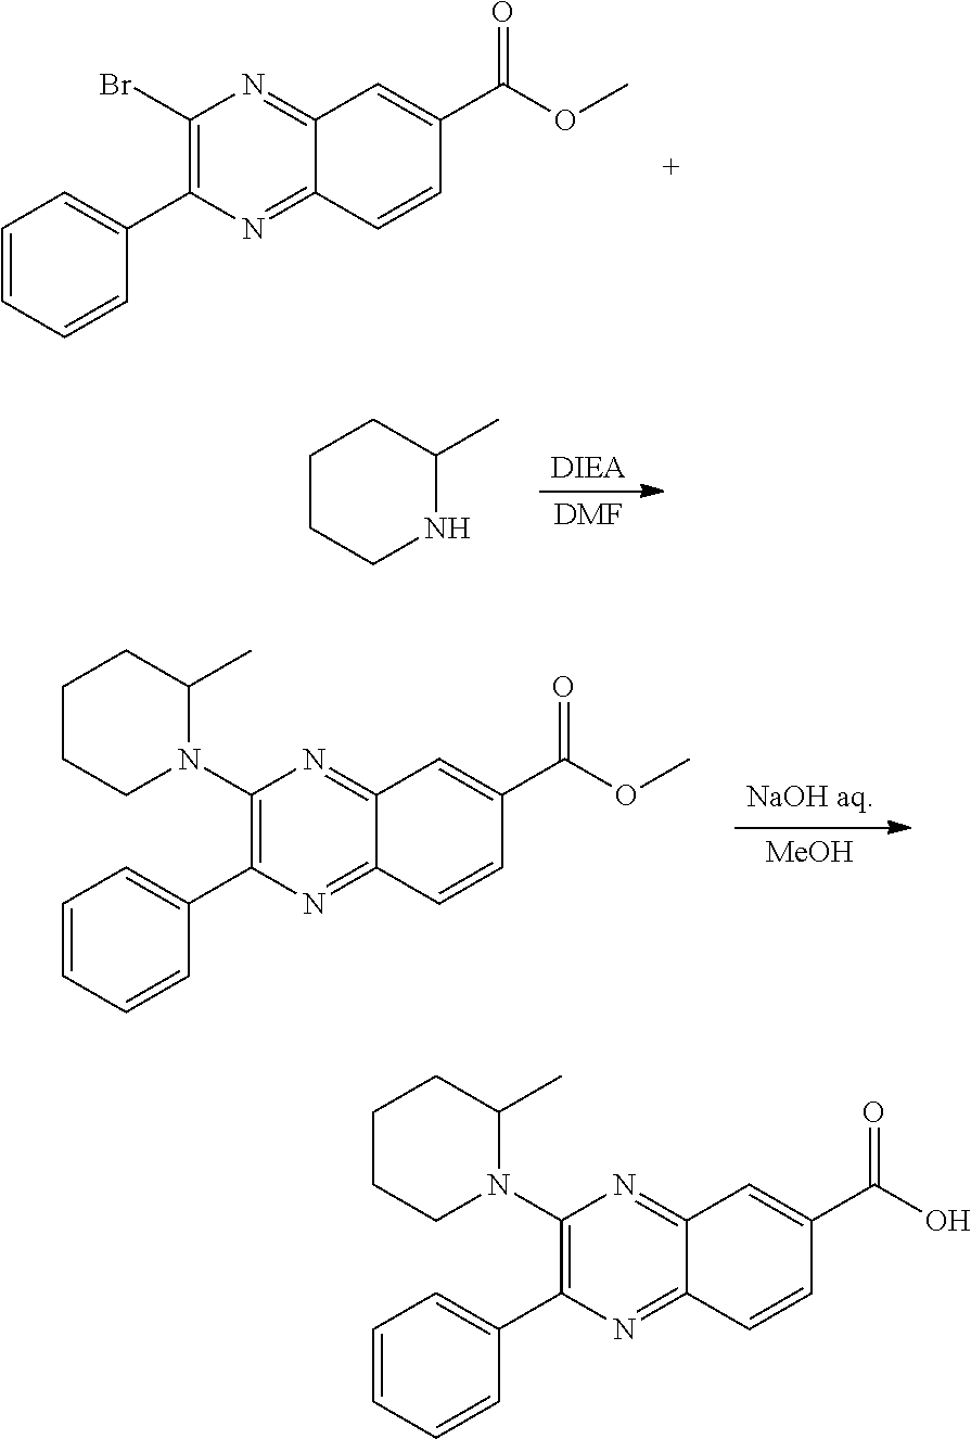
C1(Br)=C(C2=CC=CC=C2)N=C2C(=N1)C=C(C(OC)=O)C=C2.[DMF].[DIEA].C1CCNC(C)C1.[NaOH aq].[MeOH].C1(N2C(C)CCCC2)=C(C2=CC=CC=C2)N=C2C(=N1)C=C(C(OC)=O)C=C2.C1(N2C(C)CCCC2)=C(C2=CC=CC=C2)N=C2C(=N1)C=C(C(O)=O)C=C2
